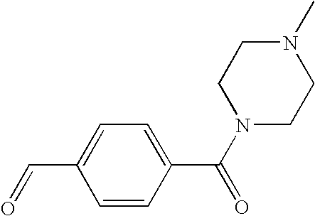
N1(C)CCN(C(C2=CC=C(C=O)C=C2)=O)CC1
